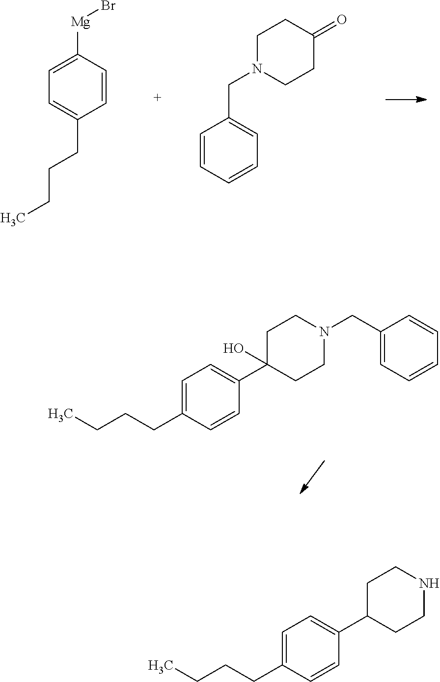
C1=CC([Mg]Br)=CC=C1CCCC.C1=CC=CC=C1CN1CCC(=O)CC1.C1=C(CCCC)C=CC(C2(O)CCN(CC3=CC=CC=C3)CC2)=C1.C1=C(CCCC)C=CC(C2CCNCC2)=C1
